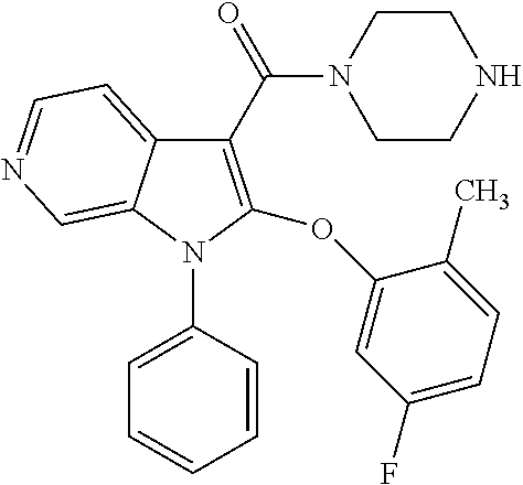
C1(C(N2CCNCC2)=O)=C(OC2=CC(F)=CC=C2C)N(C2=CC=CC=C2)C2=CN=CC=C12
